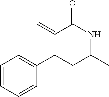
C1=CC=CC(CCC(C)NC(=O)C=C)=C1
